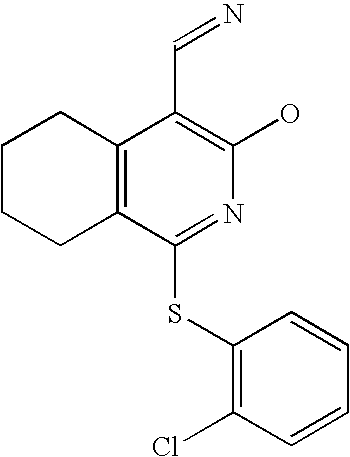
C1CCC2=C(C1)C(C=N)=C(O)N=C2SC1=C(Cl)C=CC=C1
